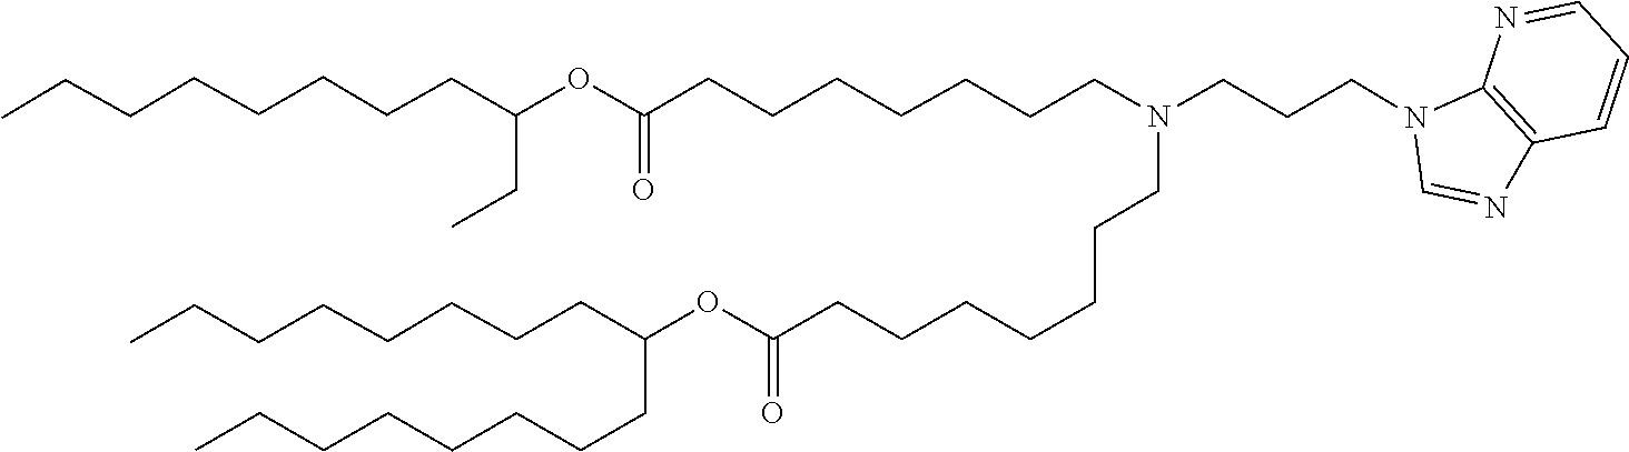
C1=NC2=C(N1CCCN(CCCCCCCC(OC(CCCCCCCC)CCCCCCCC)=O)CCCCCCCC(OC(CC)CCCCCCCC)=O)N=CC=C2
